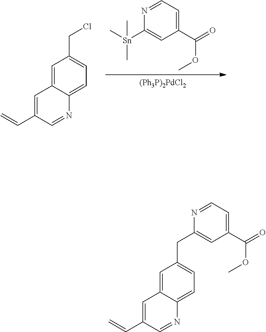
[(Ph3P)2PdCl2].C[Sn](C1=CC(C(=O)OC)=CC=N1)(C)C.C1=C2C(=CC=C1CCl)N=CC(C=C)=C2.C1=C2C(=CC=C1CC1=CC(C(=O)OC)=CC=N1)N=CC(C=C)=C2
